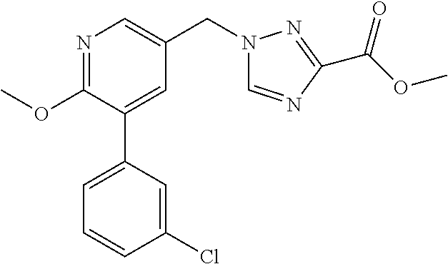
C1(OC)=NC=C(CN2C=NC(C(OC)=O)=N2)C=C1C1=CC=CC(Cl)=C1
